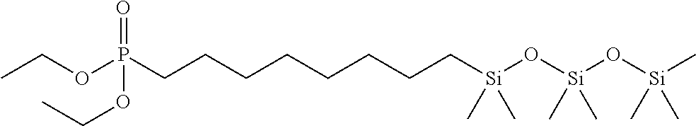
C(OP(CCCCCCCC[Si](O[Si](O[Si](C)(C)C)(C)C)(C)C)(=O)OCC)C
